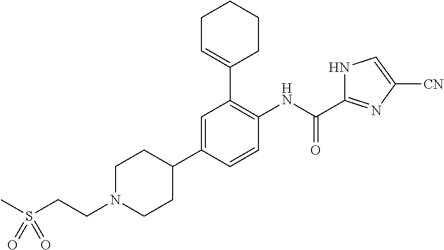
C1N(CCS(C)(=O)=O)CCC(C2=CC(C3=CCCCC3)=C(NC(=O)C3=NC([CN])=CN3)C=C2)C1
